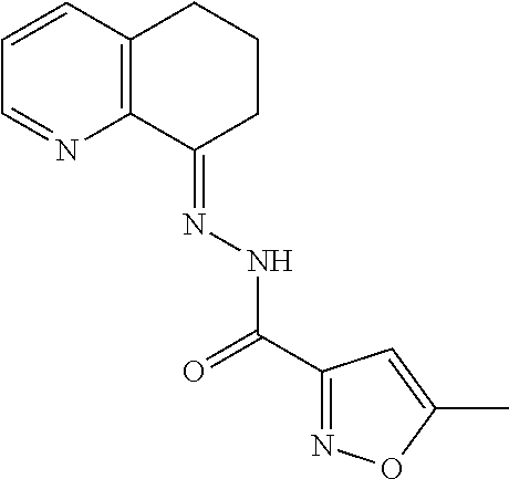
C1=CC2=C(N=C1)C(=NNC(C1=NOC(C)=C1)=O)CCC2
